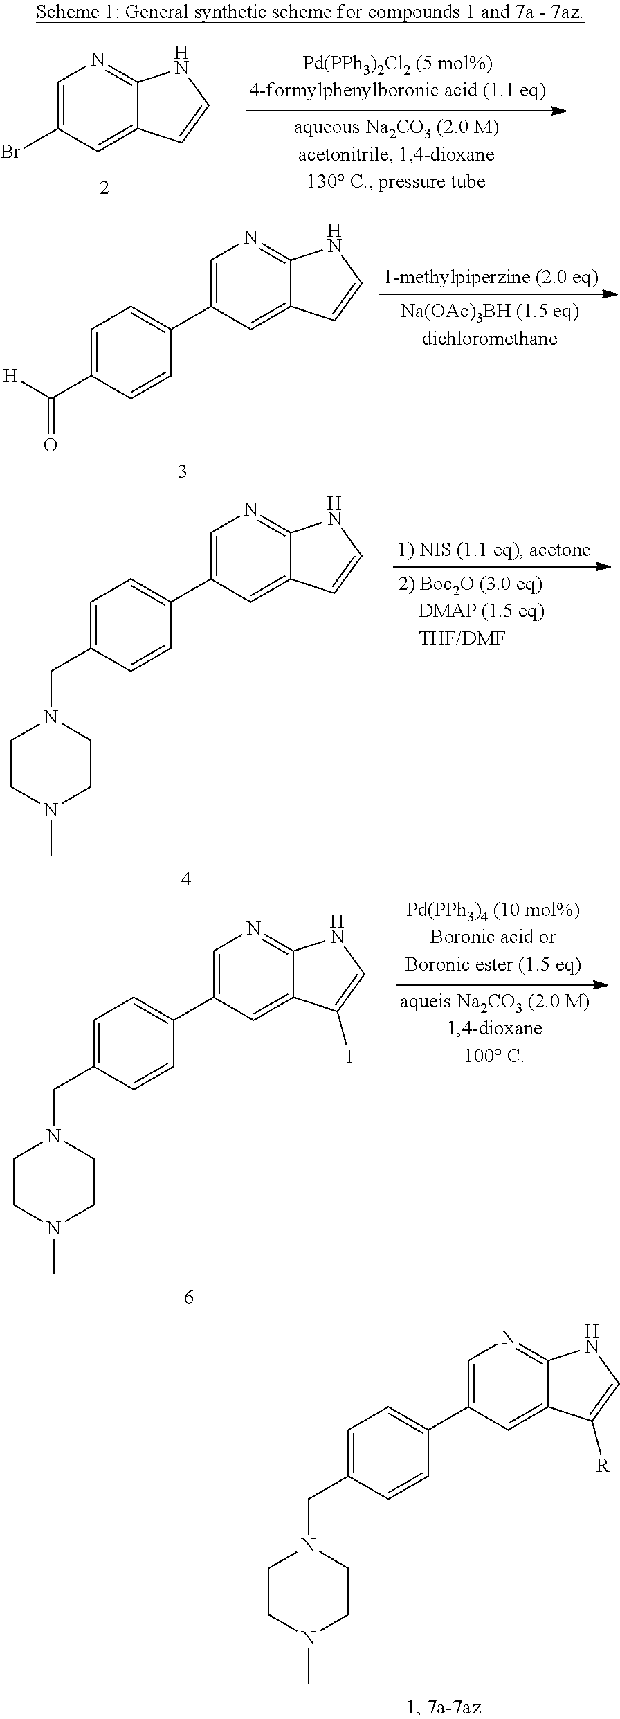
C1(C2=CC=C(CN3CCN(C)CC3)C=C2)=CN=C2C(=C1)C([R])=CN2.C1(Br)=CN=C2C(=C1)C=CN2.C1(C2=CC=C(C(=O)[H])C=C2)=CN=C2C(=C1)C=CN2.C1(C2=CC=C(CN3CCN(C)CC3)C=C2)=CN=C2C(=C1)C=CN2.C1(C2=CC=C(CN3CCN(C)CC3)C=C2)=CN=C2C(=C1)C(I)=CN2
